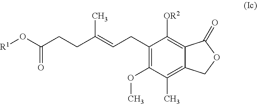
C1(CC=C(CCC(=O)O[R1])C)=C(OC)C(C)=C2C(=C1[OR2])C(=O)OC2
